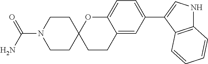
C1CC2(CCN1C(N)=O)CCC1=CC(C3=CNC4=C3C=CC=C4)=CC=C1O2
